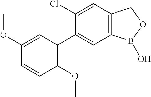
C1(OC)=CC(C2=CC3=C(C=C2Cl)COB3O)=C(OC)C=C1
